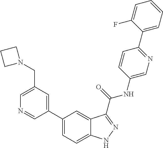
C1(CN2CCC2)=CN=CC(C2=CC=C3C(=C2)C(C(NC2=CN=C(C4=CC=CC=C4F)C=C2)=O)=NN3)=C1
